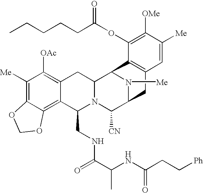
C1([Me])=C2C(=C3C(=C1[OAc])CC1N(C3CNC(C(NC(CC[Ph])=O)C)=O)C([CN])C3N([Me])C1C1=C(C3)C=C([Me])C([OMe])=C1OC(=O)CCCCC)OCO2
